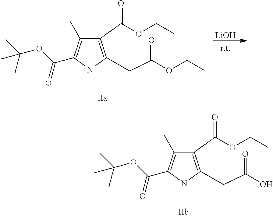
C1(C(OCC)=O)=C(CC(O)=O)NC(C(OC(C)(C)C)=O)=C1C.C1(C(OCC)=O)=C(CC(OCC)=O)NC(C(OC(C)(C)C)=O)=C1C.[LiOH]
